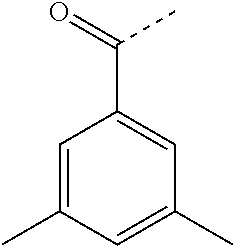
C1=C(C)C=C(C)C=C1C(C)=O
